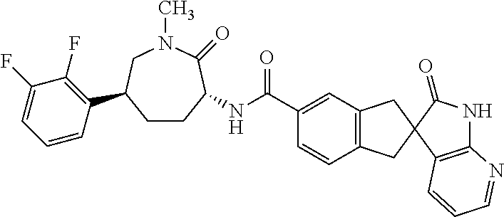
C12=C(C3(C(=O)N1)CC1=C(C3)C=CC(C(NC3CCC(C4=C(F)C(F)=CC=C4)CN(C)C3=O)=O)=C1)C=CC=N2
